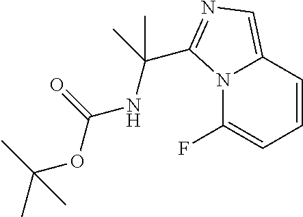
N12C(F)=CC=CC1=CN=C2C(NC(=O)OC(C)(C)C)(C)C
